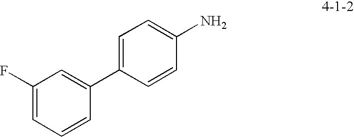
C1(F)=CC=CC(C2=CC=C(N)C=C2)=C1
